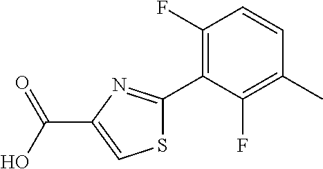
C1(F)=C(C2=NC(C(O)=O)=CS2)C(F)=C(C)C=C1
